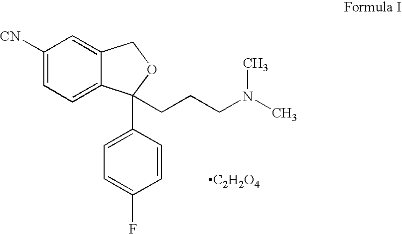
C1([CN])=CC=C2C(=C1)COC2(CCCN(C)C)C1=CC=C(F)C=C1.[C2H2O4]
